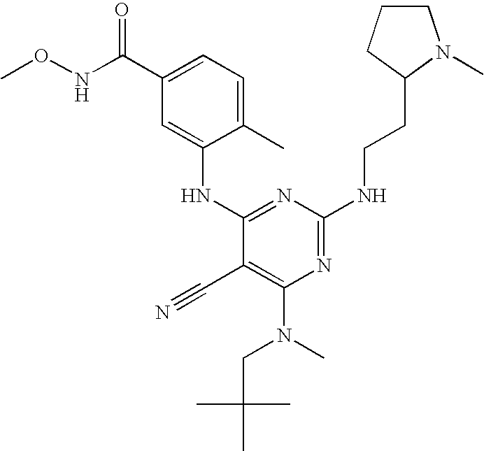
N1=C(NCCC2N(C)CCC2)N=C(NC2=CC(C(NOC)=O)=CC=C2C)C(C#N)=C1N(C)CC(C)(C)C
